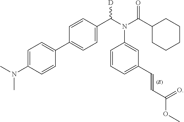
C1=C(N(C)C)C=CC(C2=CC=C(C(N(C(C3CCCCC3)=O)C3=CC(C=CC(OC)=O)=CC=C3)[D])C=C2)=C1
